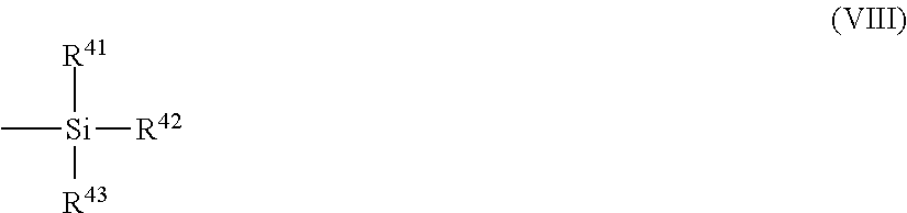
C[Si]([R42])([R41])[R43]
